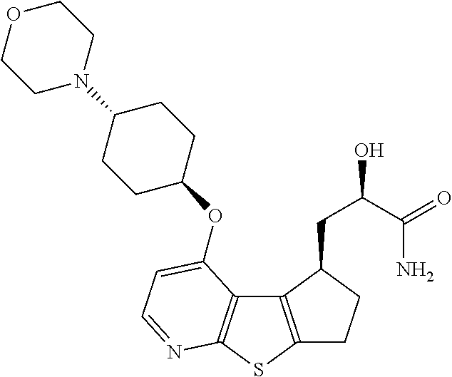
C1C2=C(C(CC(O)C(=O)N)C1)C1=C(S2)N=CC=C1OC1CCC(N2CCOCC2)CC1
